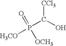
C(P(=O)([H3CO])[OCH3])(O)[CCl3]
